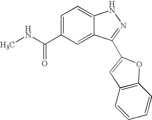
C(C1=CC=C2C(=C1)C(C1=CC3=C(C=CC=C3)O1)=NN2)(=O)NC
